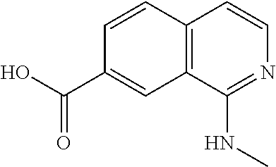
C1=CC2=C(C=C1C(O)=O)C(NC)=NC=C2
